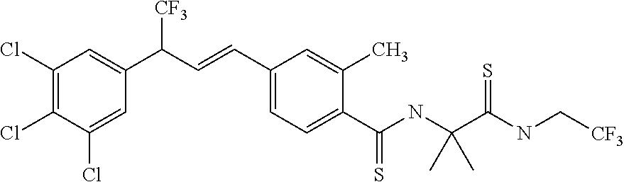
C1(Cl)=C(Cl)C(Cl)=CC(C(C=CC2=CC=C(C(NC(C(NC[CF3])=S)(C)C)=S)C(C)=C2)[CF3])=C1
